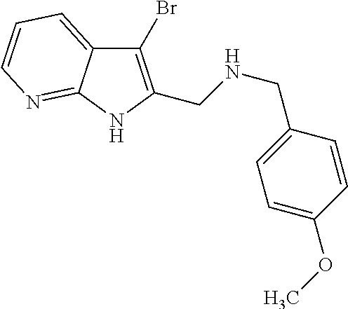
C1(Br)=C(CNCC2=CC=C(OC)C=C2)NC2=NC=CC=C12
